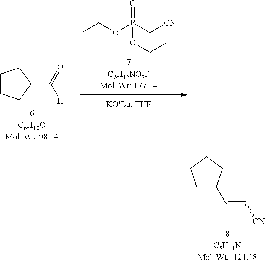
CCOP(C[CN])(=O)OCC.C1CCC(C(=O)[H])C1.C1C(C=C[CN])CCC1
